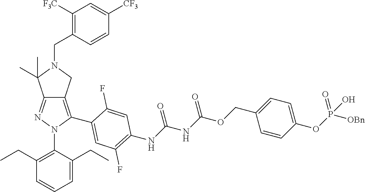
C12=NN(C3=C(CC)C=CC=C3CC)C(C3=CC(F)=C(NC(NC(OCC4=CC=C(OP([OBn])(=O)O)C=C4)=O)=O)C=C3F)=C1CN(CC1=C([F3C])C=C([CF3])C=C1)C2(C)C
